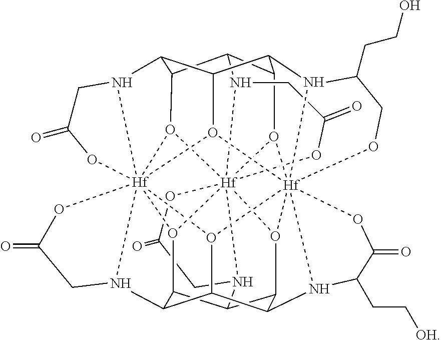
C12C3C4C5C6C1O1[Hf]789%10%11(N6CC(=O)O7)O5[Hf]567%12%13(N4C(CCO)CO5)O3[Hf]1345%14(N2CC(=O)O3)O8C1C(C(O46)C(N7C(CC[OH])C(=O)O%12)C(O9%13)C1N%10CC(=O)O%11)N5CC(=O)O%14
